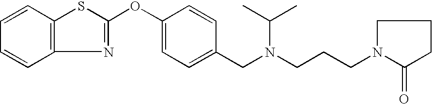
C1=CC2=C(C=C1)N=C(OC1=CC=C(CN(CCCN3CCCC3=O)C(C)C)C=C1)S2
